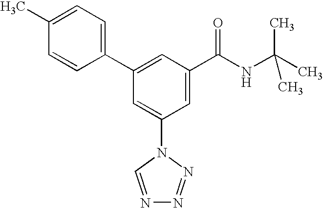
C1(C2=CC(C(NC(C)(C)C)=O)=CC(N3C=NN=N3)=C2)=CC=C(C)C=C1
